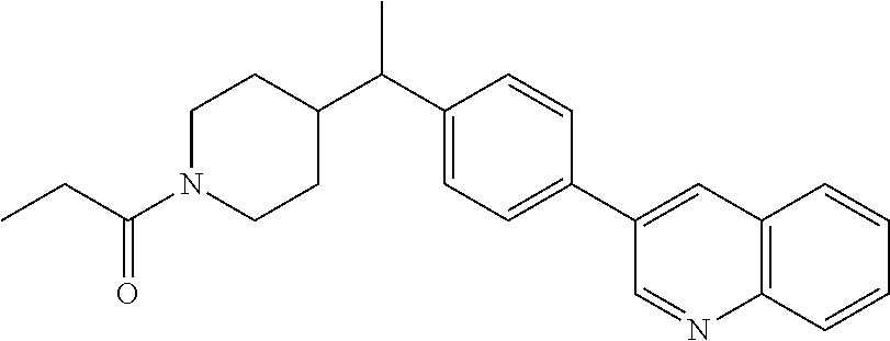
N1(C(CC)=O)CCC(C(C2=CC=C(C3=CC4=C(N=C3)C=CC=C4)C=C2)C)CC1
